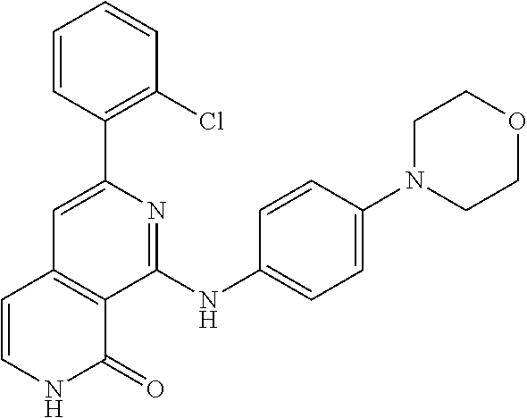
C1(C2=CC3=C(C(NC4=CC=C(N5CCOCC5)C=C4)=N2)C(=O)NC=C3)=C(Cl)C=CC=C1
